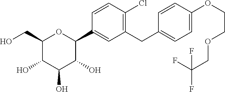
C1(CO)C(O)C(O)C(O)C(C2=CC(CC3=CC=C(OCCOCC(F)(F)F)C=C3)=C(Cl)C=C2)O1
